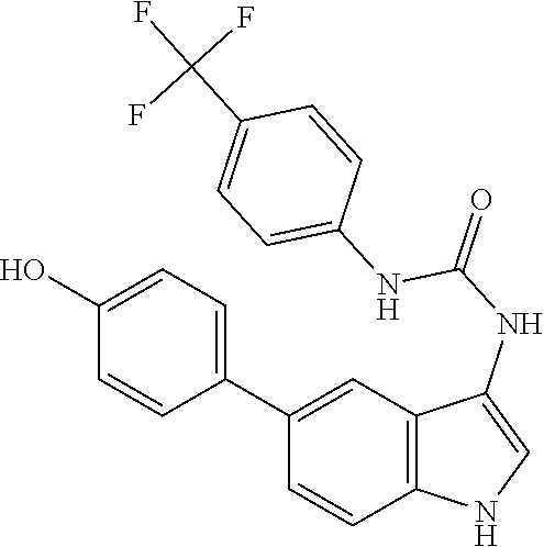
C12=C(C=C(C3=CC=C(O)C=C3)C=C1)C(NC(=O)NC1=CC=C(C(F)(F)F)C=C1)=CN2
